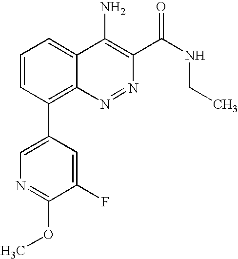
C1(F)=CC(C2=C3C(=CC=C2)C(N)=C(C(=O)NCC)N=N3)=CN=C1OC
